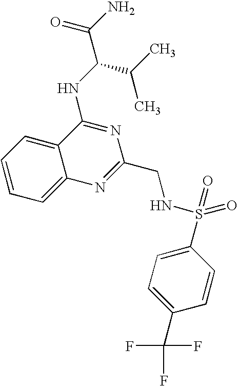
C1=CC=C2C(=C1)C(NC(C(C)C)C(N)=O)=NC(CNS(C1=CC=C(C(F)(F)F)C=C1)(=O)=O)=N2
